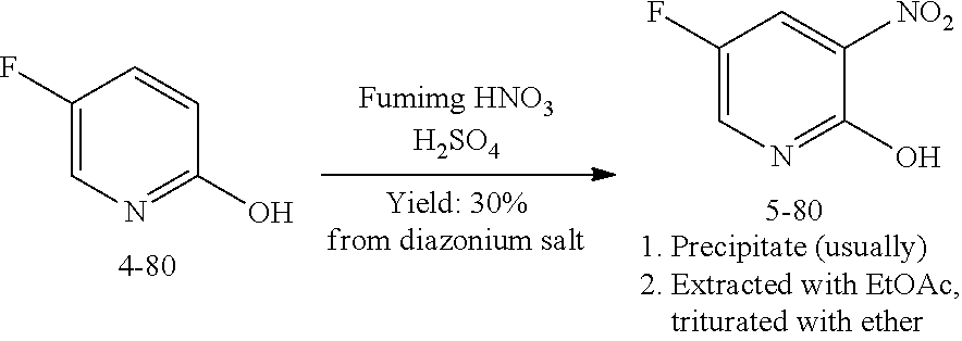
C1=CC(O)=NC=C1F.C1=C([NO2])C(O)=NC=C1F
